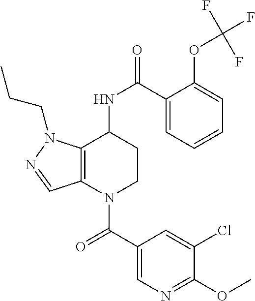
C(=O)(N1CCC(NC(=O)C2=CC=CC=C2OC(F)(F)F)C2=C1C=NN2CCC)C1=CN=C(OC)C(Cl)=C1
